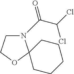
N1(C(C(Cl)Cl)=O)CCOC12CCCCC2
